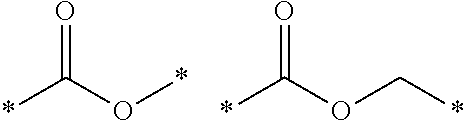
O=C(O*)*.O=C(OC*)*
